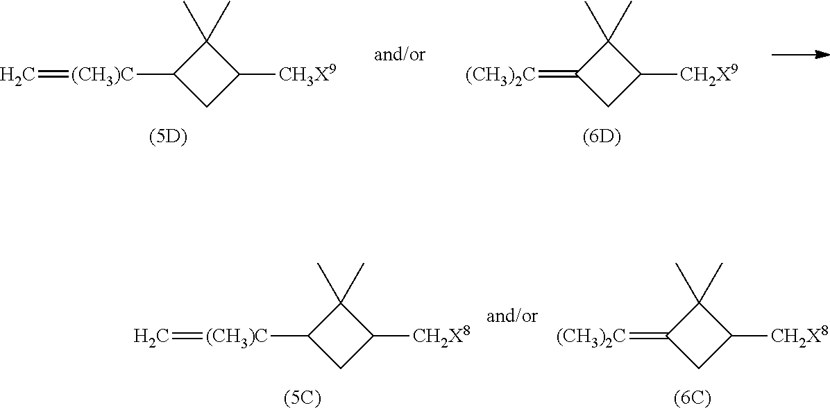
C1C([CH2X8])C(C)(C)C1[(CH3)C]=C.C1C([CH2X8])C(C)(C)C1=[(CH3)2C].C1C([CH3X9])C(C)(C)C1[(CH3)C]=C.C1C([CH2X9])C(C)(C)C1=[(CH3)2C]
